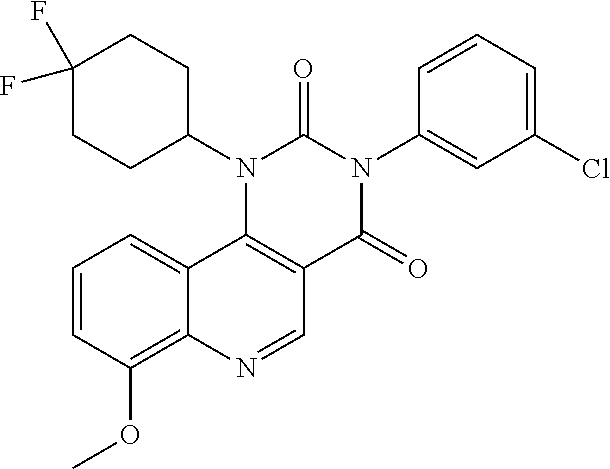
C1=CC(OC)=C2C(=C1)C1=C(C=N2)C(=O)N(C2=CC(Cl)=CC=C2)C(=O)N1C1CCC(F)(F)CC1
